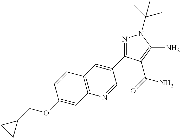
N1=C(C2=CC3=C(N=C2)C=C(OCC2CC2)C=C3)C(C(=O)N)=C(N)N1C(C)(C)C
